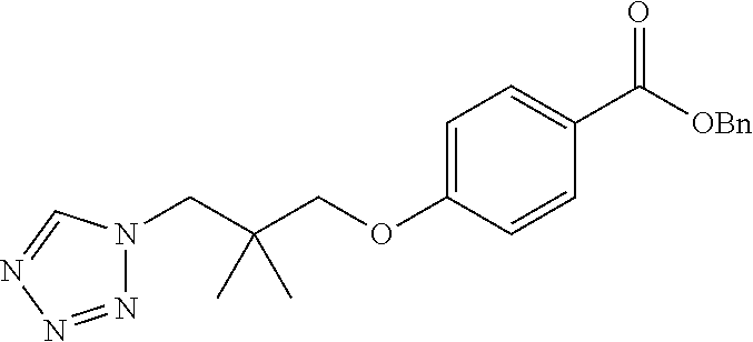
N1(CC(COC2=CC=C(C([OBn])=O)C=C2)(C)C)N=NN=C1
